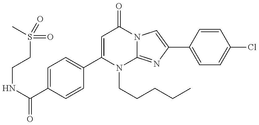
C(NC(=O)C1=CC=C(C2=CC(=O)N3C(=NC(C4=CC=C(Cl)C=C4)=C3)N2CCCCC)C=C1)CS(=O)(C)=O
